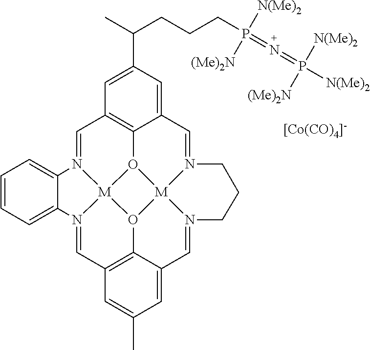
[[Co(CO)4]-].C1=N2[M]34O5C6=C1C=C(C(C)CCCP(=N=P([N(Me)2])([N(Me)2])[(Me)2N])([(Me)2N])[N(Me)2])C=C6C=N1[M]56O3C3=C(C=N4C4=CC=CC=C24)C=C(C)C=C3C=N6CCC1
